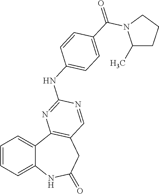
C1=CC=C2C(=C1)C1=C(CC(=O)N2)C=NC(NC2=CC=C(C(=O)N3C(C)CCC3)C=C2)=N1
